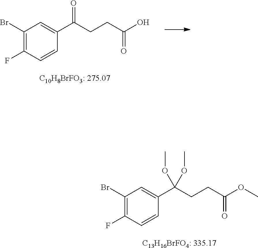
C1(F)=C(Br)C=C(C(=O)CCC(O)=O)C=C1.[C10H8BrFO3: 275.07].C1(F)=C(Br)C=C(C(CCC(OC)=O)(OC)OC)C=C1.[C13H16BrFO4: 335.17]
